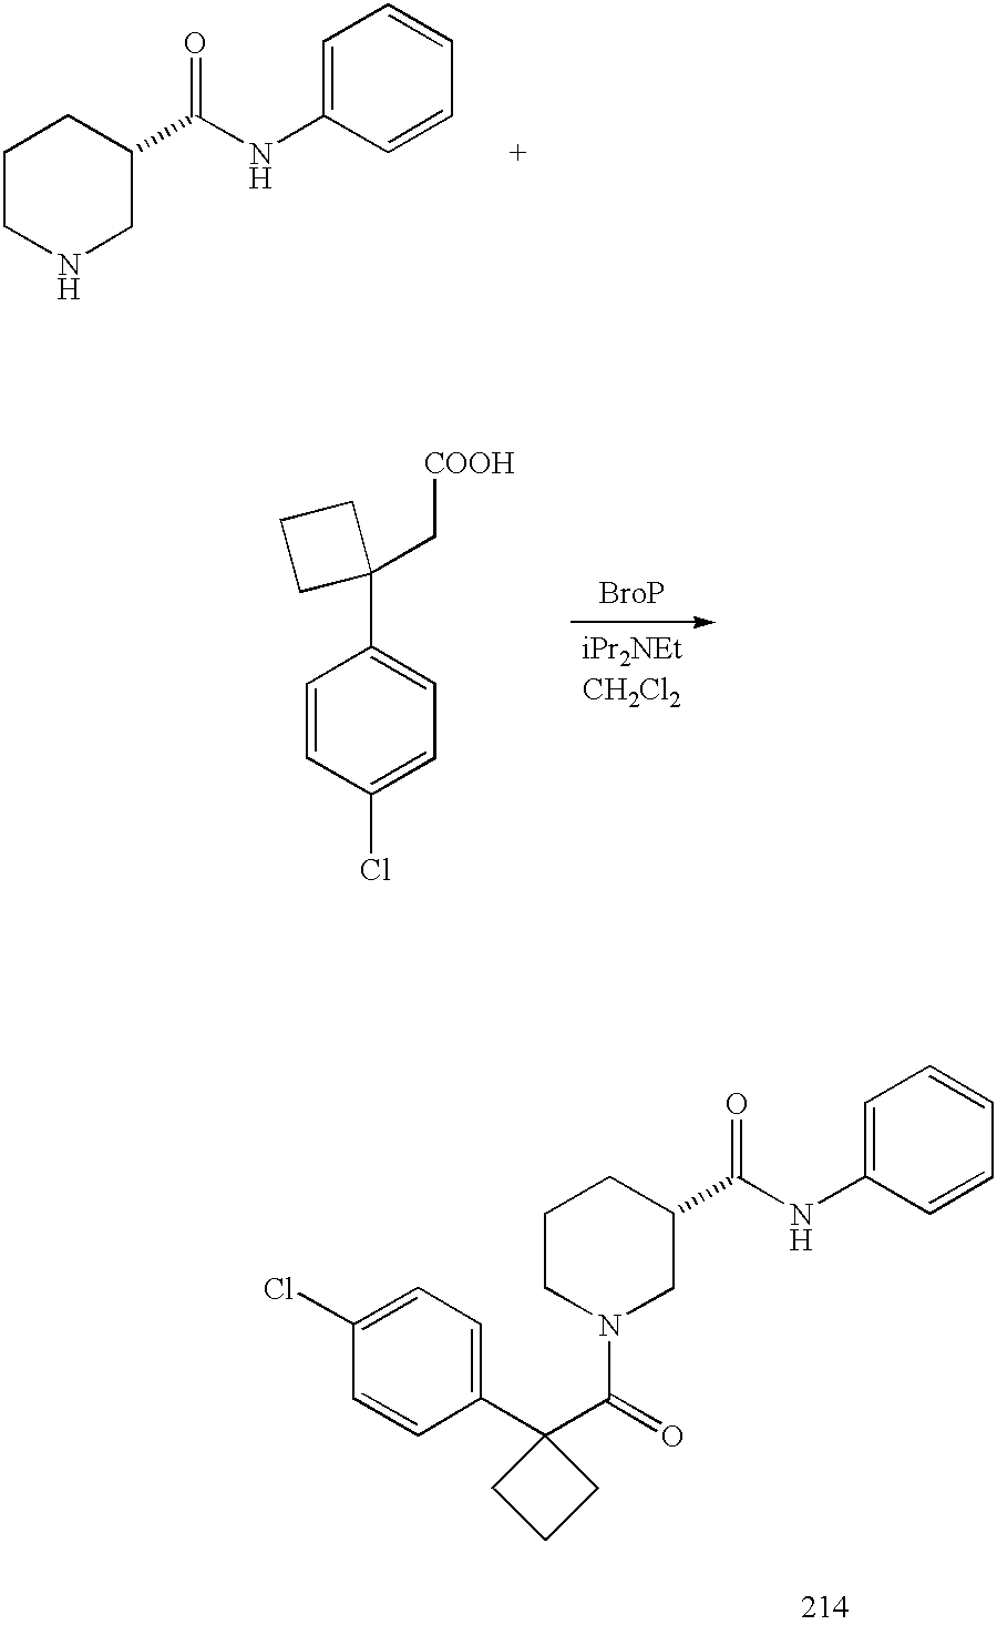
C1CNCC(C(NC2=CC=CC=C2)=O)C1.C1(Cl)=CC=C(C2(C[COOH])CCC2)C=C1.[CH2Cl2].C1CN(C(=O)C2(C3=CC=C(Cl)C=C3)CCC2)CC(C(NC2=CC=CC=C2)=O)C1
